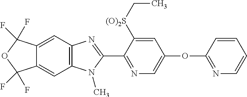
C1=C2C(=CC3=C1N=C(C1=NC=C(OC4=NC=CC=C4)C=C1[(O)2S]CC)N3C)C(F)(F)OC2(F)F
